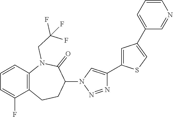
C1=CC2=C(C(F)=C1)CCC(N1C=C(C3=CC(C4=CC=CN=C4)=CS3)N=N1)C(=O)N2CC(F)(F)F
